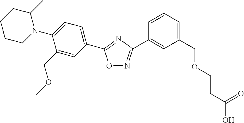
N1(C2=CC=C(C3=NC(C4=CC(COCCC(=O)O)=CC=C4)=NO3)C=C2COC)C(C)CCCC1
